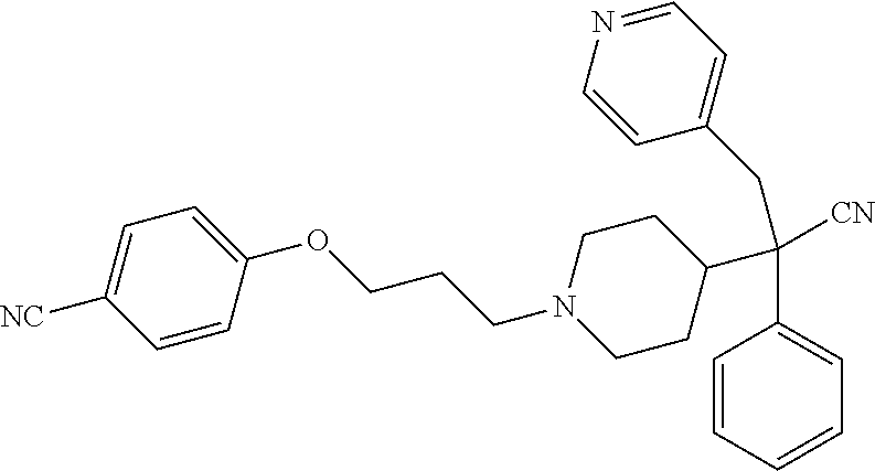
C1=CC=CC=C1C(C1CCN(CCCOC2=CC=C([NC])C=C2)CC1)([CN])CC1=CC=NC=C1
